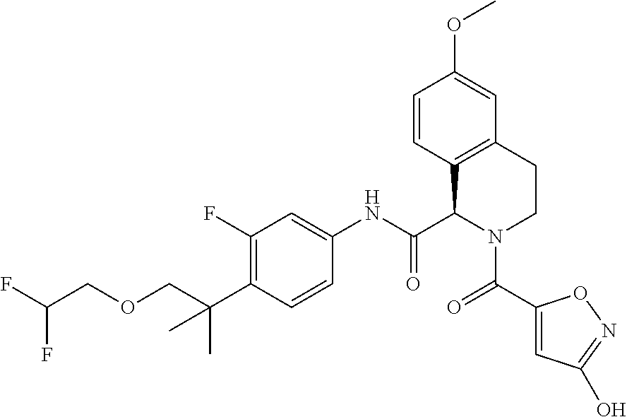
C1(F)=C(C(COCC(F)F)(C)C)C=CC(NC(C2C3=C(CCN2C(=O)C2=CC(O)=NO2)C=C(OC)C=C3)=O)=C1
